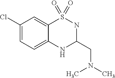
C1(Cl)=CC=C2C(=C1)S(=O)(=O)NC(CN(C)C)N2
